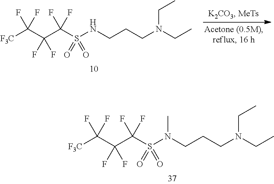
C(F)(F)(C([F3C])(F)F)C(F)(F)S(=O)(=O)NCCCN(CC)CC.C(F)(F)(C([F3C])(F)F)C(F)(F)S(=O)(=O)N(CCCN(CC)CC)C
